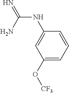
N(C(N)=N)C1=CC(O[CF3])=CC=C1
